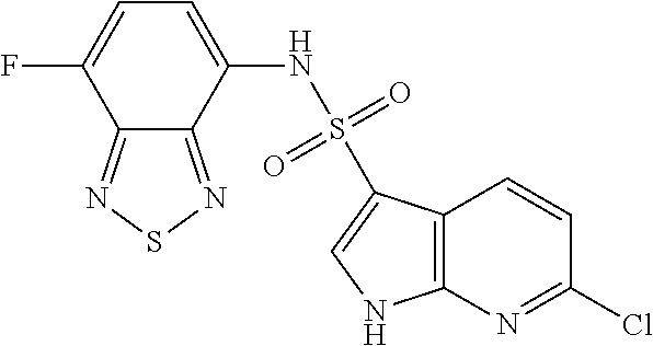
C12=C(C=CC(Cl)=N1)C(S(NC1=CC=C(F)C3=NSN=C13)(=O)=O)=CN2
